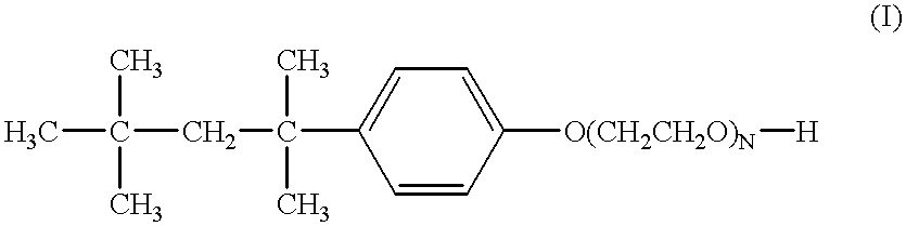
CC(CC(C1=CC=C([O(CH2CH2O)N][H])C=C1)(C)C)(C)C
